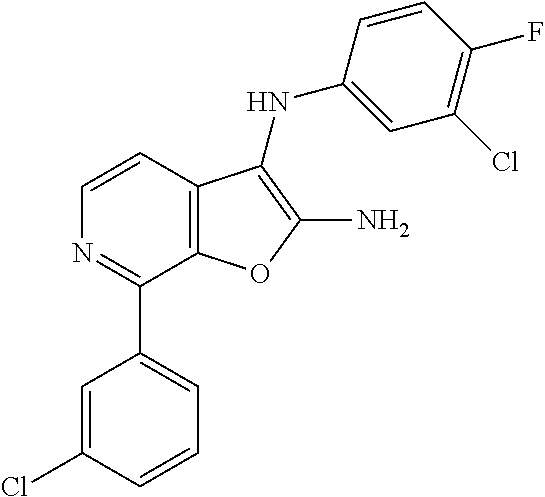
C12=C(C=CN=C1C1=CC=CC(Cl)=C1)C(NC1=CC(Cl)=C(F)C=C1)=C(N)O2
